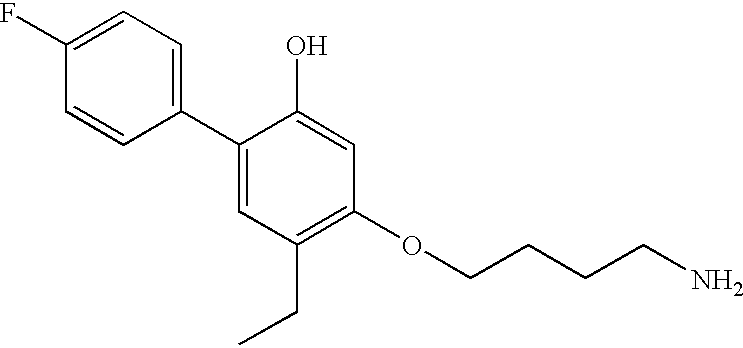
C1(F)=CC=C(C2=CC(CC)=C(OCCCCN)C=C2O)C=C1
